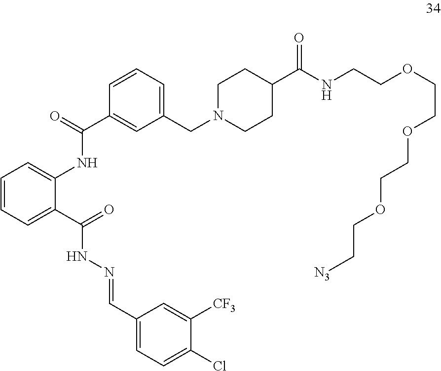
C1(C(=O)NC2=CC=CC=C2C(=O)NN=CC2=CC=C(Cl)C([CF3])=C2)=CC(CN2CCC(C(NCCOCCOCCOCC[N3])=O)CC2)=CC=C1
